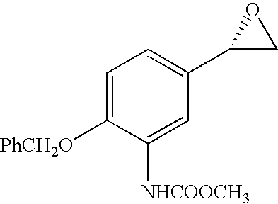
C1=C([PhCH2O])C([NHCOOCH3])=CC(C2CO2)=C1
